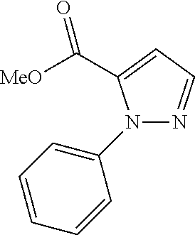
N1(C2=CC=CC=C2)N=CC=C1C([MeO])=O
